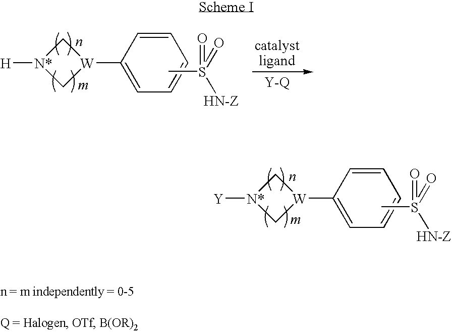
C1=CC([W]2C[N*]([H])C2)=CC=C1.CS([HN-Z])(=O)=O.C1=CC([W]2C[N*]([Y])C2)=CC=C1.CS([HN-Z])(=O)=O
